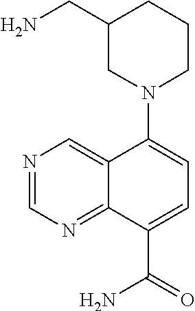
C12=CN=CN=C1C(C(=O)N)=CC=C2N1CCCC(CN)C1
